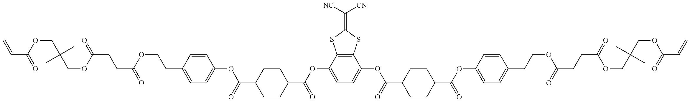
C=CC(=O)OCC(COC(CCC(=O)OCCC1=CC=C(OC(C2CCC(C(OC3=CC=C(OC(C4CCC(C(OC5=CC=C(CCOC(CCC(=O)OCC(COC(C=C)=O)(C)C)=O)C=C5)=O)CC4)=O)C4=C3SC(=C([NC])[CN])S4)=O)CC2)=O)C=C1)=O)(C)C
